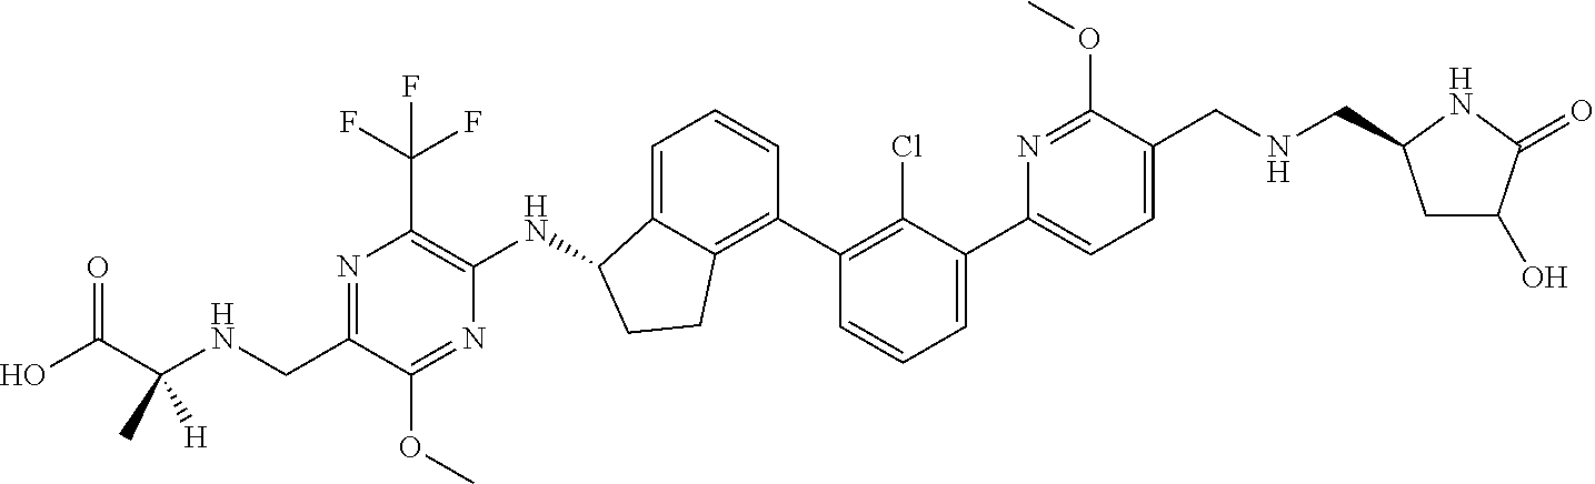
N1=C(CNC(C(O)=O)(C)[H])C(OC)=NC(NC2C3=CC=CC(C4=C(Cl)C(C5=CC=C(CNCC6CC(O)C(=O)N6)C(OC)=N5)=CC=C4)=C3CC2)=C1C(F)(F)F
